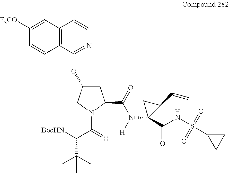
[BocHN]C(C(=O)N1C(C(=O)N([H])C2(C(NS(C3CC3)(=O)=O)=O)C(C=C)C2)CC(OC2=NC=CC3=C2C=CC([F3CO])=C3)C1)C(C)(C)C
